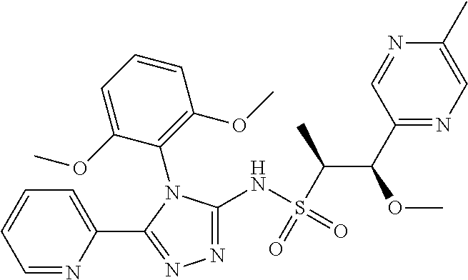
N1=C(NS(=O)(C(C)C(OC)C2=NC=C(C)N=C2)=O)N(C2=C(OC)C=CC=C2OC)C(C2=CC=CC=N2)=N1
